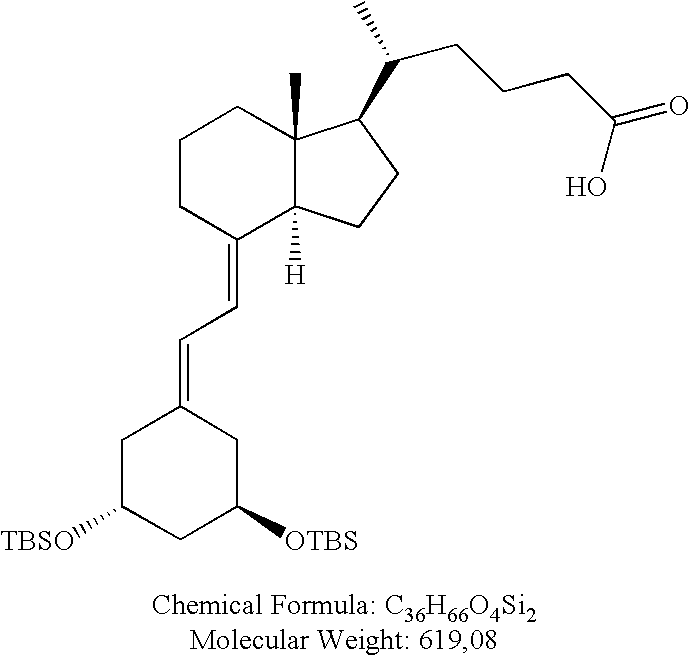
C1CC(=CC=C2CC([TBSO])CC([OTBS])C2)C2([H])C(C)(C1)C(C(C)CCCC(=O)O)CC2
